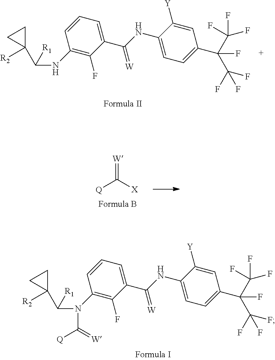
C1=CC(NC(C2([R2])CC2)[R1])=C(F)C(C(NC2=CC=C(C(F)(C(F)(F)F)C(F)(F)F)C=C2[Y])=[W])=C1.[Q]C([X])=[W].C1=CC(N(C(C2([R2])CC2)[R1])C(=[W])[Q])=C(F)C(C(NC2=CC=C(C(F)(C(F)(F)F)C(F)(F)F)C=C2[Y])=[W])=C1
